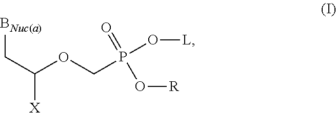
[BNuc(a)]CC([X])OCP(=O)(O[R])O[L]
